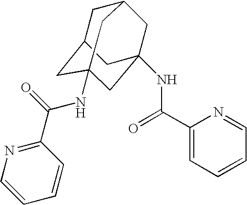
C1C2CC3(NC(C4=NC=CC=C4)=O)CC(NC(C4=CC=CC=N4)=O)(CC1C3)C2
